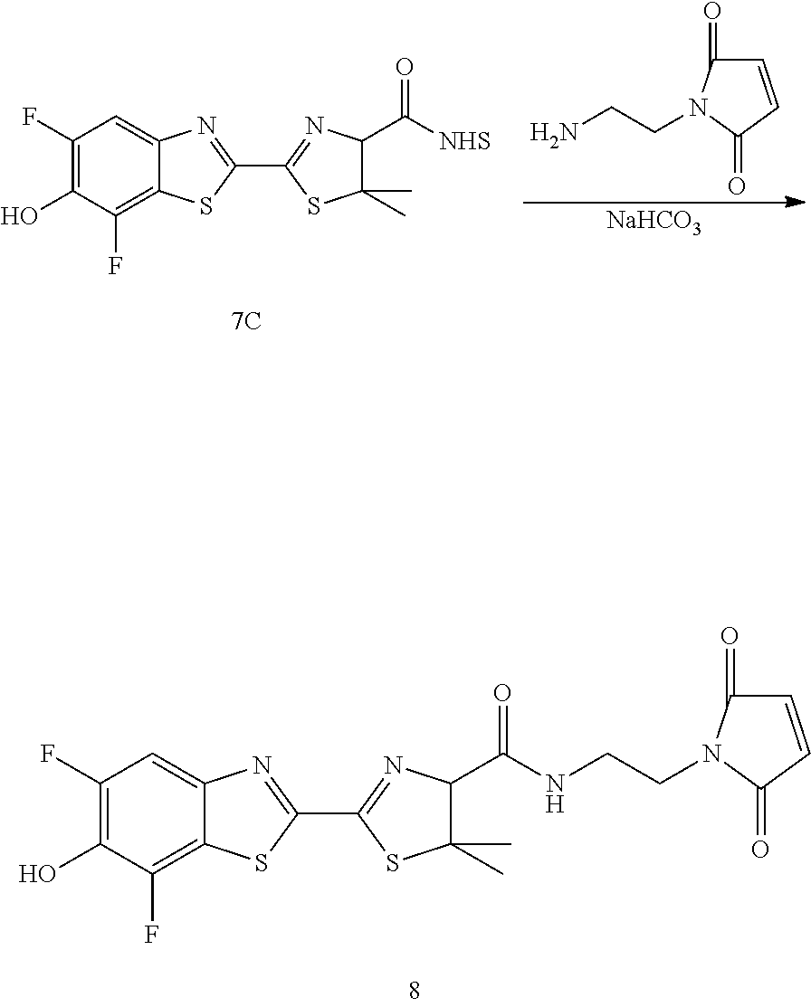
C1=CC(=O)N(CCN)C1=O.[NaHCO3].C1(F)=C(O)C(F)=C2C(=C1)N=C(C1=NC(C([NHS])=O)C(C)(C)S1)S2.C1(F)=C(O)C(F)=C2C(=C1)N=C(C1=NC(C(NCCN3C(=O)C=CC3=O)=O)C(C)(C)S1)S2
